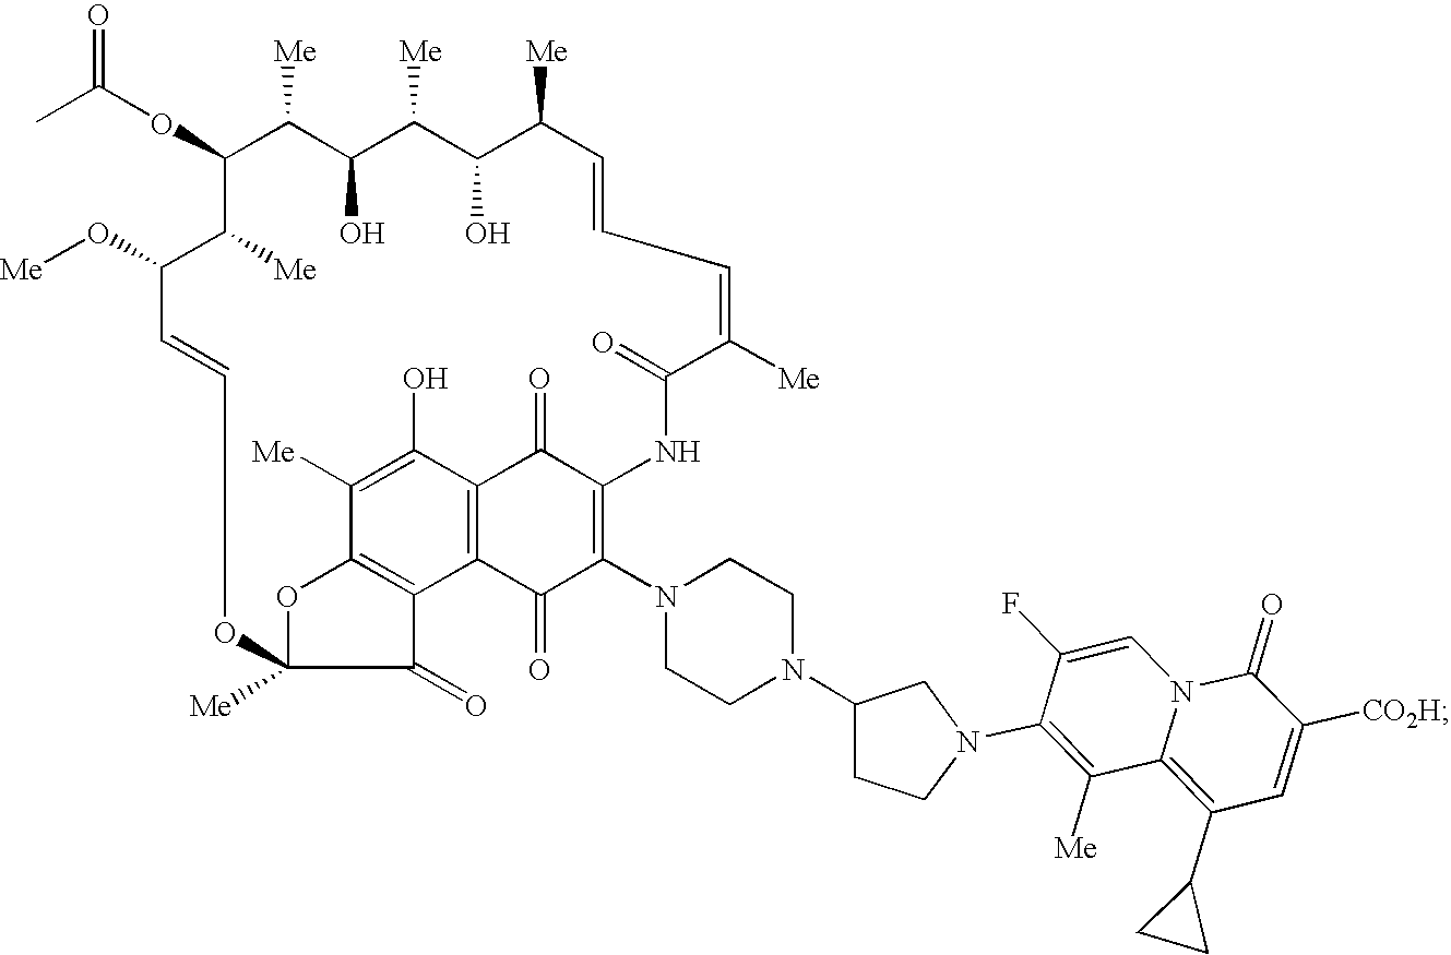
O(C1C([Me])C(O)C([Me])C(O)C([Me])C=CC=C([Me])C(=O)NC2=C(N3CCN(C4CCN(C5=C([Me])C6=C(C7CC7)C=C([CO2H])C(=O)N6C=C5F)C4)CC3)C(=O)C3=C(C2=O)C(O)=C([Me])C2=C3C(=O)C([Me])(O2)OC=CC(O[Me])C1[Me])C(=O)C
